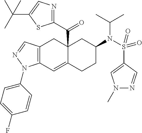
C12(C(C3=NC=C(C(C)(C)C)S3)=O)C(=CC3=C(C1)C=NN3C1=CC=C(F)C=C1)CCC(N(S(C1=CN(C)N=C1)(=O)=O)C(C)C)C2
